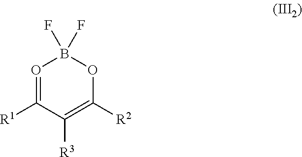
O1=C([R1])C([R3])=C([R2])OB1(F)F
